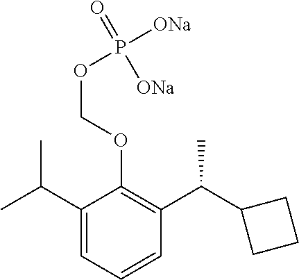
C1(C(C)C)=CC=CC(C(C2CCC2)C)=C1OCOP([ONa])(=O)[ONa]
